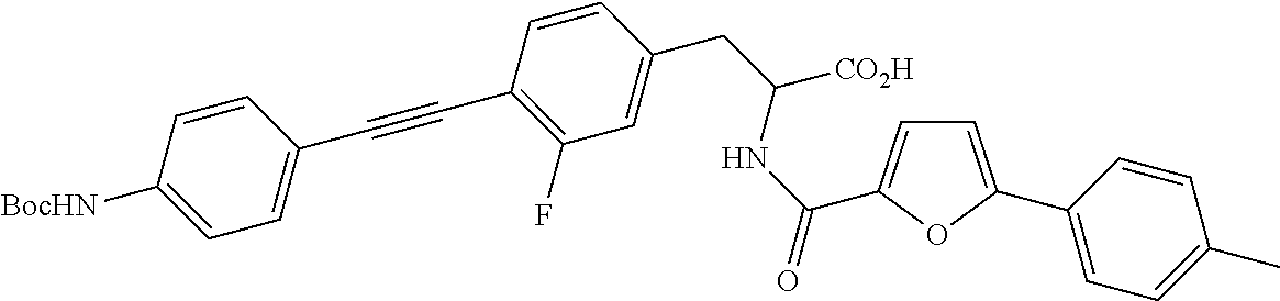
C1=CC([BocHN])=CC=C1C#CC1=C(F)C=C(CC([CO2H])NC(=O)C2=CC=C(C3=CC=C(C)C=C3)O2)C=C1
